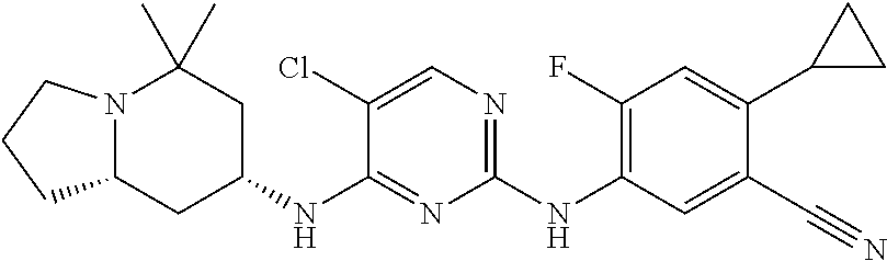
N12C(CC(NC3=NC(NC4=C(F)C=C(C5CC5)C(C#N)=C4)=NC=C3Cl)CC1(C)C)CCC2
